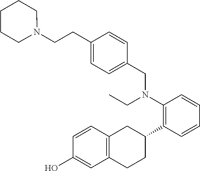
C1(O)=CC2=C(C=C1)CC(C1=C(N(CC)CC3=CC=C(CCN4CCCCC4)C=C3)C=CC=C1)CC2
